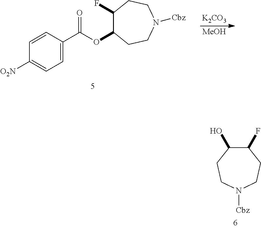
C1(F)C(O)CCN([Cbz])CC1.C1=CC(C(OC2C(F)CCN([Cbz])CC2)=O)=CC=C1[O2N].[K2CO3].[MeOH]
